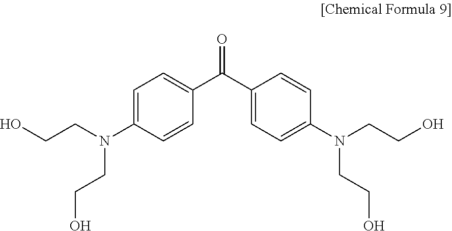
C1=C(N(CCO)CCO)C=CC(C(C2=CC=C(N(CCO)CCO)C=C2)=O)=C1
